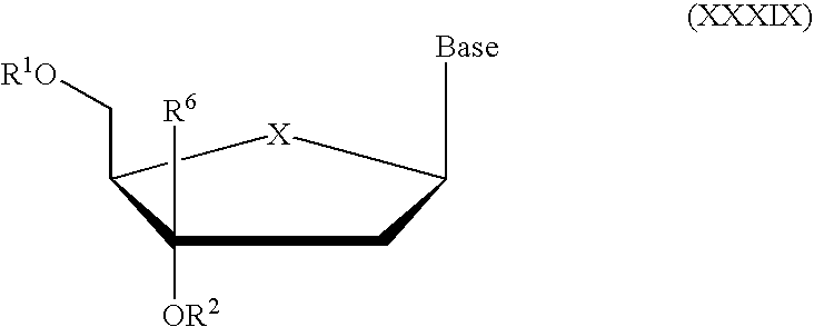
C(C1[X]C([Base])CC1([OR2])[R6])[R1O]
